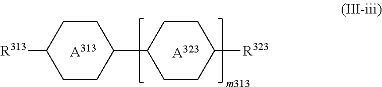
[A313].C1CC(C2CCC([R323])CC2)CCC1[R313].[A323]
